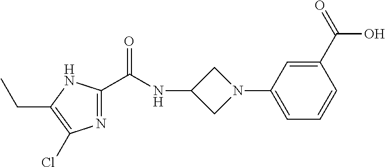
C1(C(=O)O)=CC(N2CC(NC(=O)C3=NC(Cl)=C(CC)N3)C2)=CC=C1
